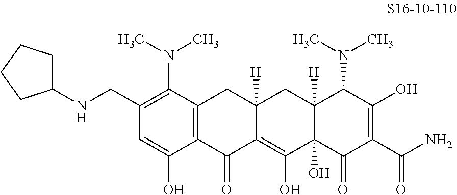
C12=C(C(N(C)C)=C(CNC3CCCC3)C=C1O)CC1([H])C(=C(O)C3(O)C([H])(C1)C(N(C)C)C(O)=C(C(N)=O)C3=O)C2=O
